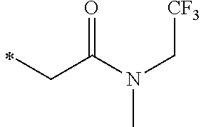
C(C)C(=O)N(C[CF3])C
